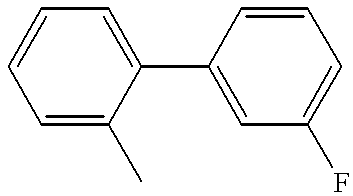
C1(C2=CC=CC=C2C)=CC(F)=CC=C1
